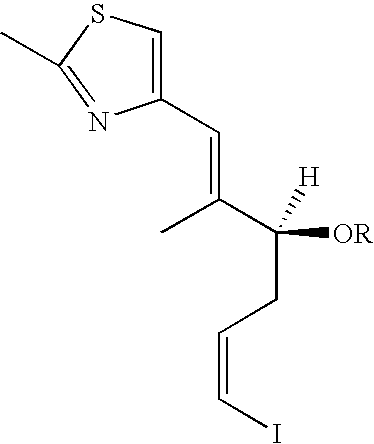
C1(C=C(C([OR])([H])CC=CI)C)=CSC(C)=N1
